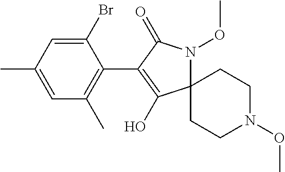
C12(N(OC)C(=O)C(C3=C(C)C=C(C)C=C3Br)=C1O)CCN(OC)CC2
